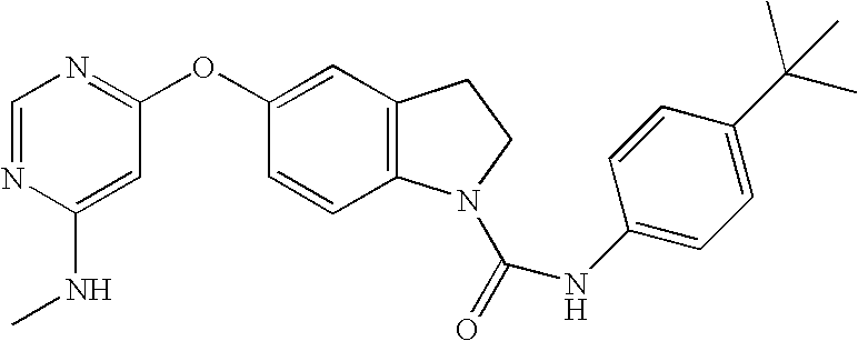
C1=NC(NC)=CC(OC2=CC3=C(C=C2)N(C(=O)NC2=CC=C(C(C)(C)C)C=C2)CC3)=N1
